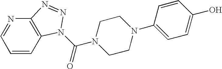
C1=CC2=C(N=C1)N=NN2C(=O)N1CCN(C2=CC=C(O)C=C2)CC1
